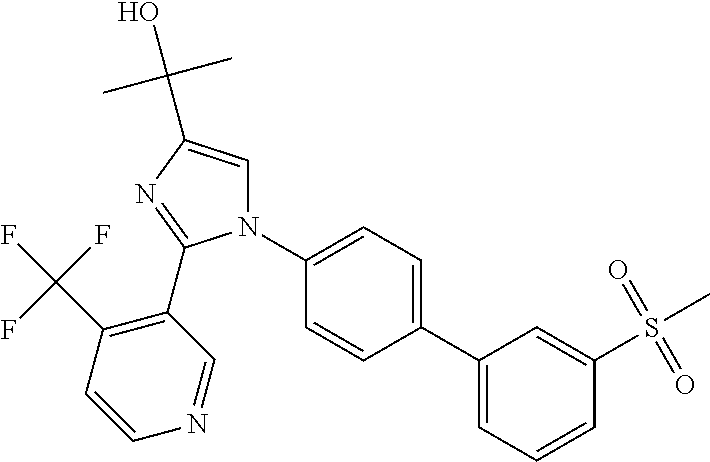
C1(C2=CC=CC(S(C)(=O)=O)=C2)=CC=C(N2C=C(C(C)(C)O)N=C2C2=C(C(F)(F)F)C=CN=C2)C=C1
